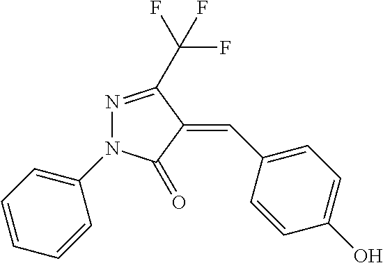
C1=CC(N2N=C(C(F)(F)F)C(=CC3=CC=C(O)C=C3)C2=O)=CC=C1
